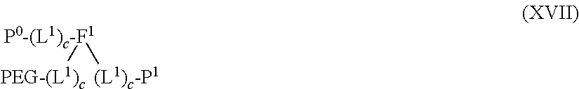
[P0-(L1)c-F1]([(L1)c-P1])[PEG-(L1)c]
